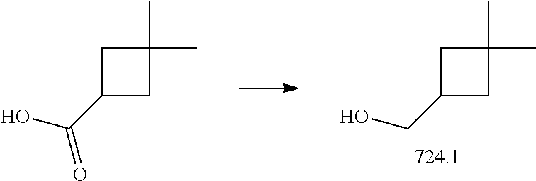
C1(CO)CC(C)(C)C1.C1(C(O)=O)CC(C)(C)C1
